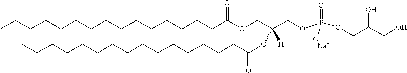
CCCCCCCCCCCCCCCC(OCC(COP(=O)(OCC(CO)O)[O-])(OC(CCCCCCCCCCCCCCC)=O)[H])=O.[Na]
